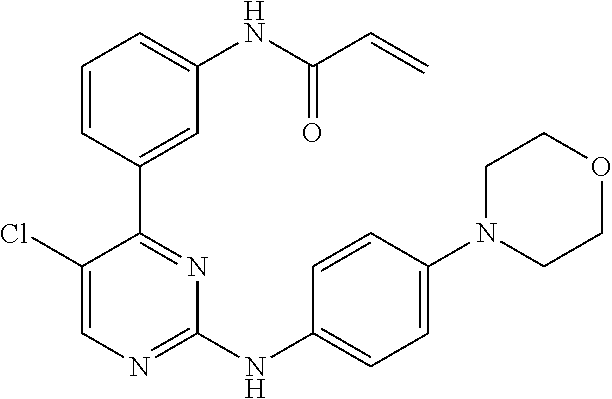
C1(Cl)=CN=C(NC2=CC=C(N3CCOCC3)C=C2)N=C1C1=CC(NC(C=C)=O)=CC=C1
